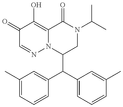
C1(C(C2=CC=CC(C)=C2)C2=CC(C)=CC=C2)CN(C(C)C)C(=O)C2=C(O)C(=O)C=NN12
